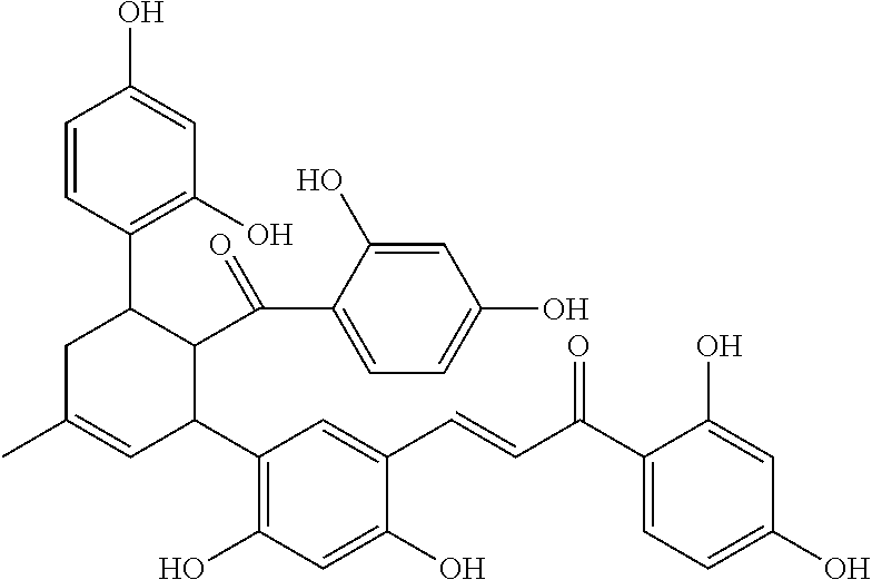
C1=CC(C2CC(C)=CC(C3=C(O)C=C(O)C(C=CC(C4=CC=C(O)C=C4O)=O)=C3)C2C(C2=CC=C(O)C=C2O)=O)=C(O)C=C1O
